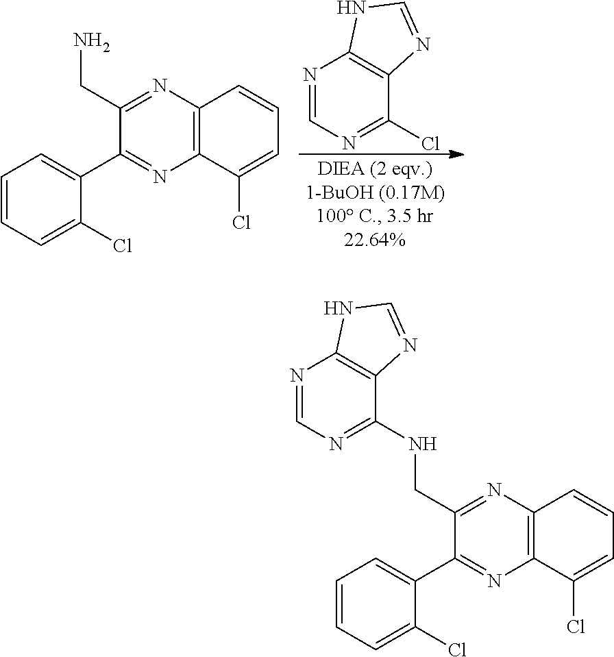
N1=C(CN)C(C2=CC=CC=C2Cl)=NC2=C1C=CC=C2Cl.N1=CN=C(Cl)C2=C1NC=N2.N1=CN=C(NCC2=NC3=C(N=C2C2=CC=CC=C2Cl)C(Cl)=CC=C3)C2=C1NC=N2
